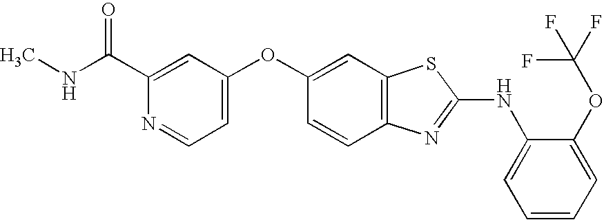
C1(C(NC)=O)=CC(OC2=CC3=C(C=C2)N=C(NC2=CC=CC=C2OC(F)(F)F)S3)=CC=N1
